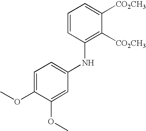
C1=CC(NC2=CC=C(OC)C(OC)=C2)=C([CO2CH3])C([CO2CH3])=C1
